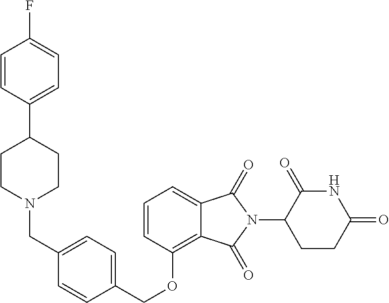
C(OC1=C2C(=CC=C1)C(=O)N(C1C(=O)NC(=O)CC1)C2=O)C1=CC=C(CN2CCC(C3=CC=C(F)C=C3)CC2)C=C1
